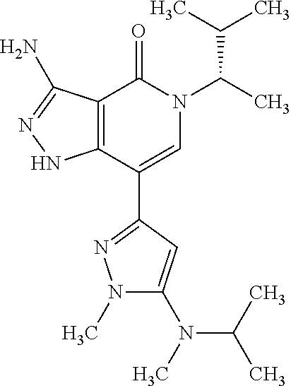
C12=C(C(C3=NN(C)C(N(C(C)C)C)=C3)=CN(C(C)C(C)C)C1=O)NN=C2N
